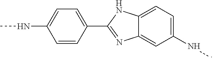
C1=C(C2=NC3=CC(NC)=CC=C3N2)C=CC(NC)=C1
